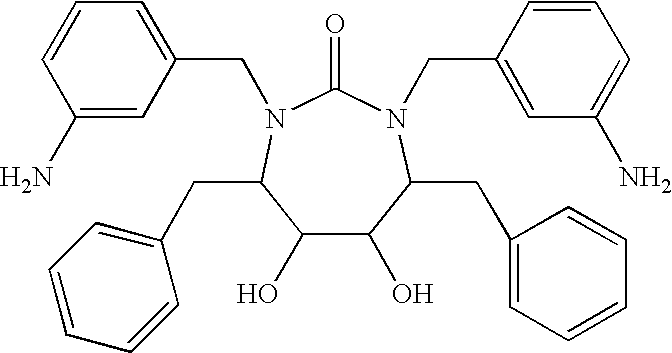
C1(O)C(O)C(CC2=CC=CC=C2)N(CC2=CC(N)=CC=C2)C(=O)N(CC2=CC=CC(N)=C2)C1CC1=CC=CC=C1
